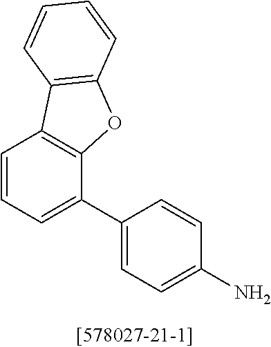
C1=CC=C(C2=CC=C(N)C=C2)C2=C1C1=C(O2)C=CC=C1
